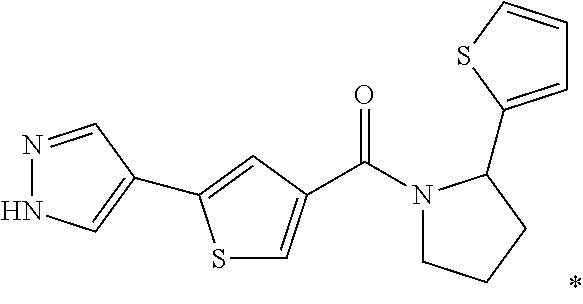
C(N1CCCC1C1=CC=CS1)(=O)C1=CSC(C2=CNN=C2)=C1
